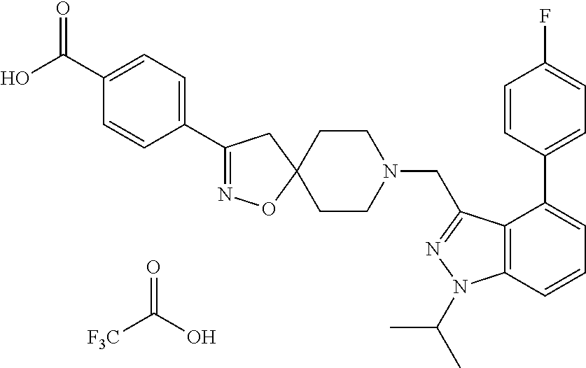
[F3C]C(O)=O.C1(C(O)=O)=CC=C(C2=NOC3(C2)CCN(CC2=NN(C(C)C)C4=C2C(C2=CC=C(F)C=C2)=CC=C4)CC3)C=C1
